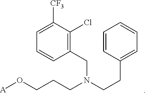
[A]OCCCN(CCC1=CC=CC=C1)CC1=C(Cl)C([CF3])=CC=C1
